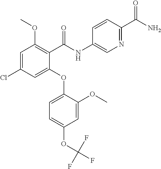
C1=C(Cl)C=C(OC2=CC=C(OC(F)(F)F)C=C2OC)C(C(NC2=CN=C(C(N)=O)C=C2)=O)=C1OC
